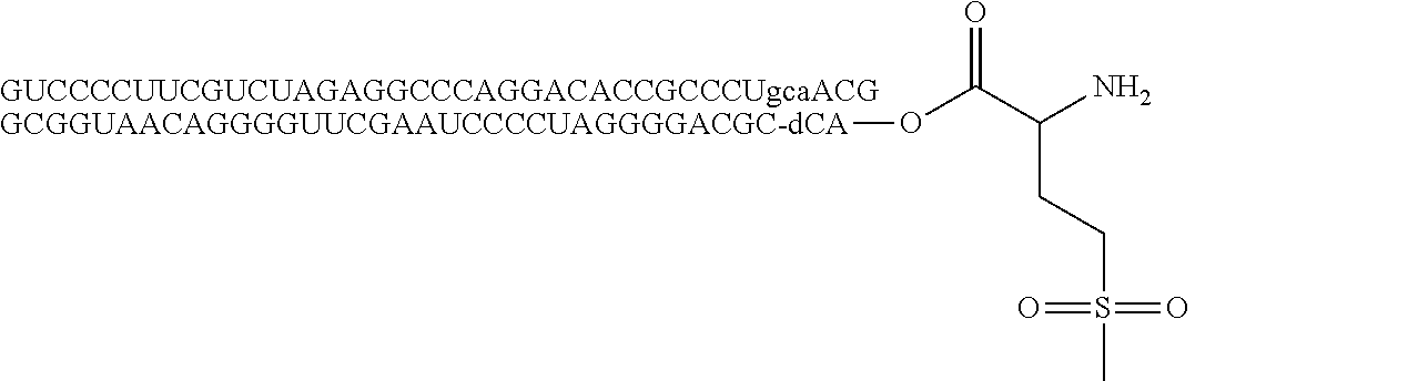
[GUCCCCUUCGUCUAGAGGCCCAGGACACCGCCCUgcaACGGCGGUAACAGGGGUUCGAAUCCCCUAGGGGACGC-dCA]OC(C(N)CCS(C)(=O)=O)=O
